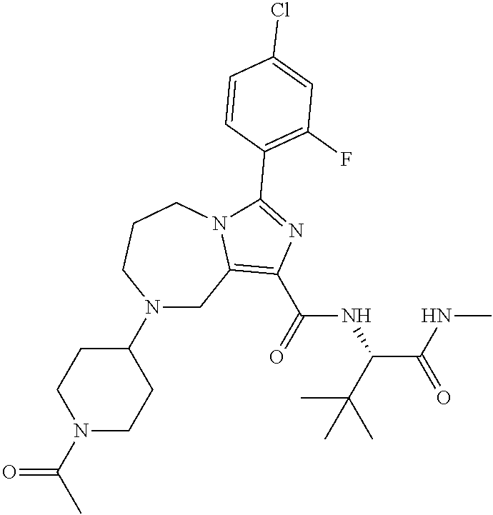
N1(C2CCN(C(C)=O)CC2)CC2=C(C(=O)NC(C(C)(C)C)C(NC)=O)N=C(C3=C(F)C=C(Cl)C=C3)N2CCC1
